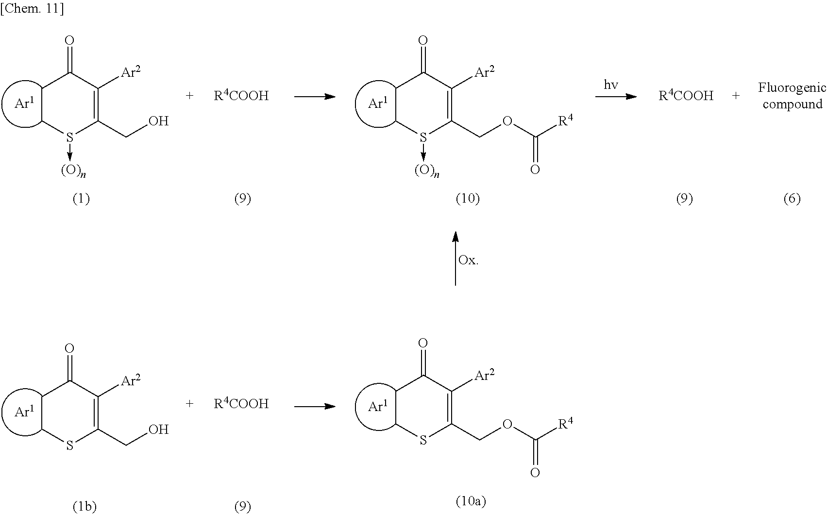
C1CC(=O)C([Ar2])=C(COC([R4])=O)S1.C1CC(=O)C([Ar2])=C(CO)S1.[R4COOH].C1CC(=O)C([Ar2])=C(CO)S1->[(O)n].C1CC(=O)C([Ar2])=C(COC([R4])=O)S1->[(O)n].[R4COOH].[R4COOH].[Fluorogeniccompound]
